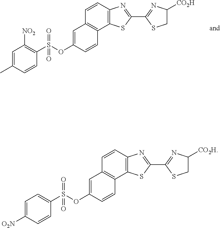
C1=C(C)C=CC(S(OC2=CC3=C(C=C2)C2=C(C=C3)N=C(C3=NC([CO2H])CS3)S2)(=O)=O)=C1[NO2].C1=C([O2N])C=CC(S(OC2=CC3=C(C=C2)C2=C(C=C3)N=C(C3=NC([CO2H])CS3)S2)(=O)=O)=C1
